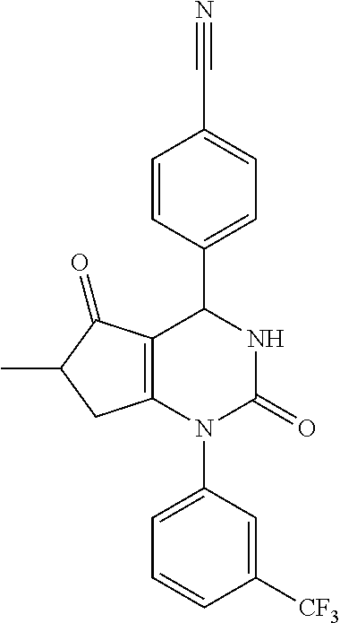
C12=C(N(C3=CC=CC([CF3])=C3)C(=O)NC1C1=CC=C(C#N)C=C1)CC(C)C2=O
